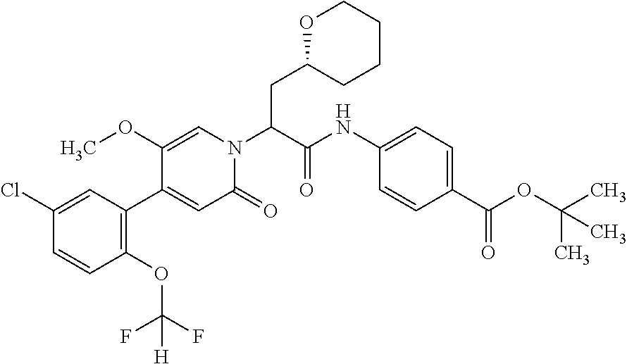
C1=C(Cl)C=CC(OC(F)(F)[H])=C1C1=CC(=O)N(C(C(NC2=CC=C(C(OC(C)(C)C)=O)C=C2)=O)CC2OCCCC2)C=C1OC
